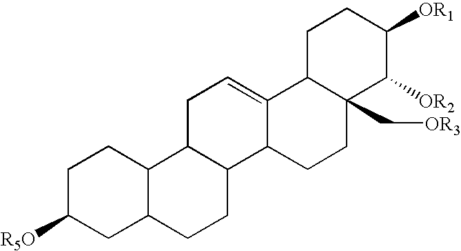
C1C([R5O])CC2C(C1)C1C(CC2)C2C(=CC1)C1C(C[OR3])(CC2)C([OR2])C([OR1])CC1
